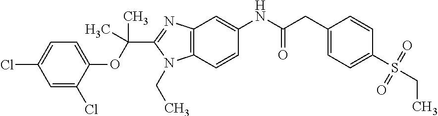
C1=CC2=C(C=C1NC(CC1=CC=C(S(CC)(=O)=O)C=C1)=O)N=C(C(OC1=CC=C(Cl)C=C1Cl)(C)C)N2CC
